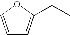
C1=COC(CC)=C1
